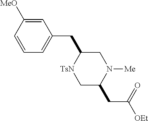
C1C(CC2=CC=CC([MeO])=C2)[TsN]CC(CC([OEt])=O)N1[Me]
